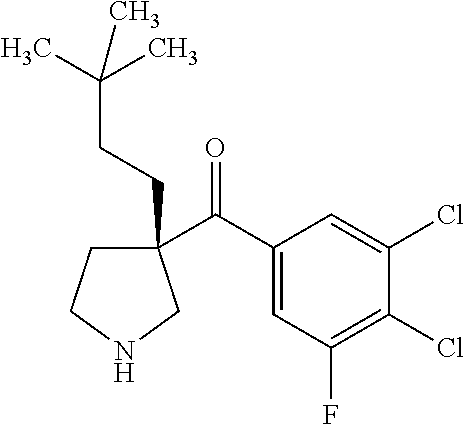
C1(C(C2=CC(F)=C(Cl)C(Cl)=C2)=O)(CCC(C)(C)C)CCNC1
